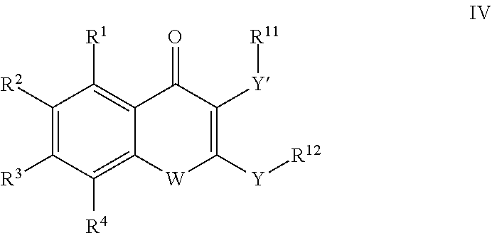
C1([R2])=C([R3])C([R4])=C2C(=C1[R1])C(=O)C([Y][R11])=C([Y][R12])[W]2
